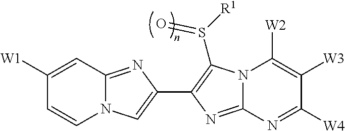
C1([W1])=CC2=NC(C3=C(S([R1])=O)N4C(=N3)N=C([W4])C([W3])=C4[W2])=CN2C=C1
